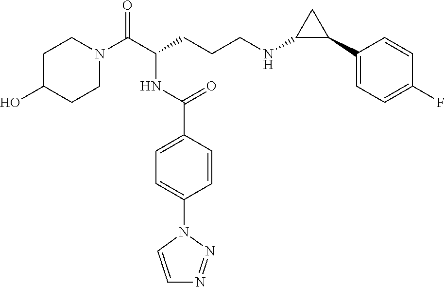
C1C(O)CCN(C(C(CCCNC2C(C3=CC=C(F)C=C3)C2)NC(C2=CC=C(N3C=CN=N3)C=C2)=O)=O)C1
